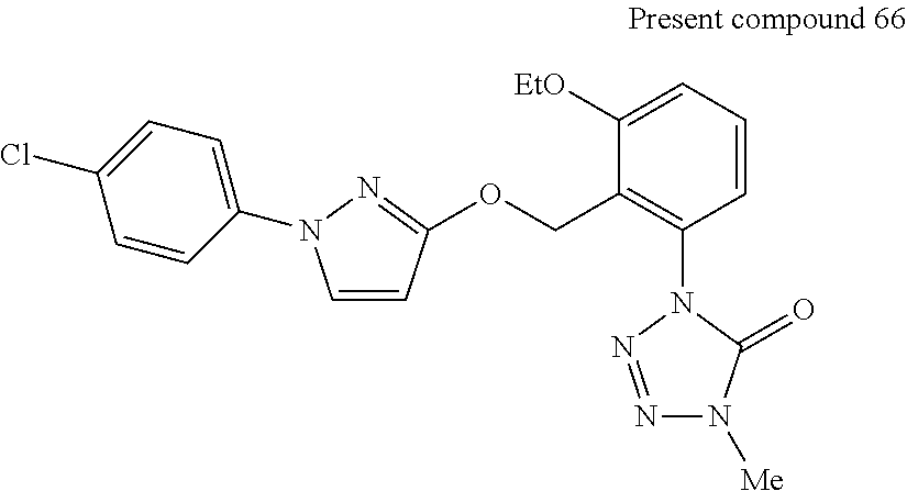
C1=CC=C([EtO])C(COC2=NN(C3=CC=C(Cl)C=C3)C=C2)=C1N1N=NN([Me])C1=O
